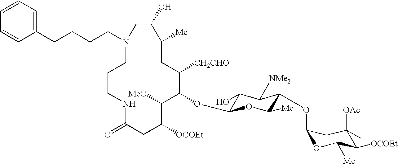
N1(CCCCC2=CC=CC=C2)CCCNC(=O)CC([OCOEt])C([MeO])C(OC2C(O)C([NMe2])C(OC3OC([Me])C([OCOEt])C([OAc])(C)C3)C([Me])O2)C([CH2CHO])CC([Me])C(O)C1
